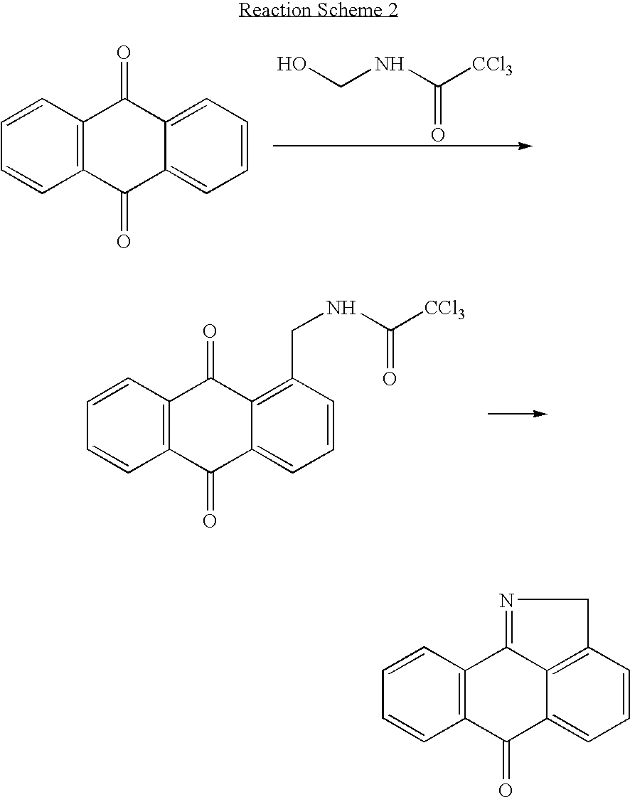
C1=CC2=C(C(=O)C3=CC=CC=C3C2=O)C=C1.C(=O)([CCl3])NCO.C1=CC2=C(C(=O)C3=CC=CC(CNC(=O)[CCl3])=C3C2=O)C=C1.C1=CC2=C(C(=O)C3=CC=CC4=C3C2=NC4)C=C1
